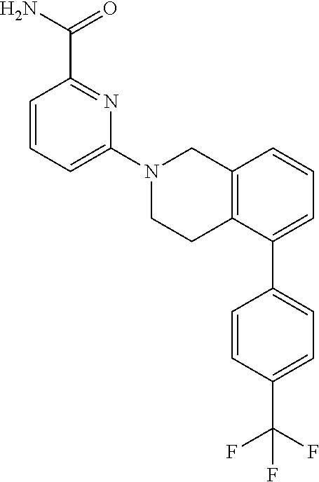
C1=CC=C(N2CCC3=C(C2)C=CC=C3C2=CC=C(C(F)(F)F)C=C2)N=C1C(N)=O
